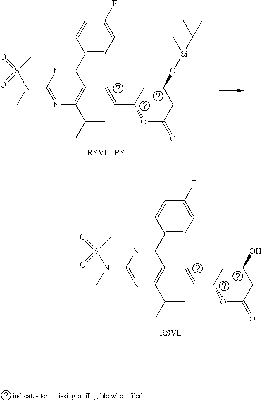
N1=C(N(C)S(C)(=O)=O)N=C(C2=CC=C(F)C=C2)C(C=CC2OC(=O)CC(O)C2)=C1C(C)C.N1=C(N(C)S(C)(=O)=O)N=C(C2=CC=C(F)C=C2)C(C=CC2OC(=O)CC(O[Si](C)(C)C(C)(C)C)C2)=C1C(C)C
